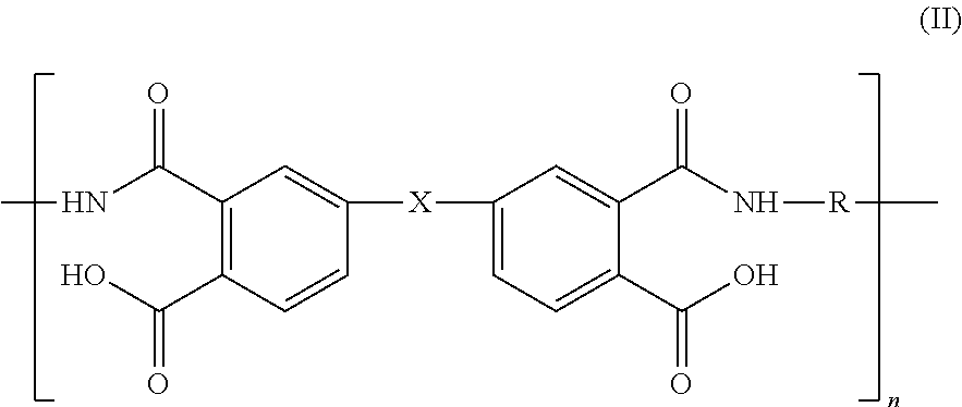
C1(C(NC)=O)=C(C(O)=O)C=CC([X]C2=CC=C(C(O)=O)C(C(N[R]C)=O)=C2)=C1
